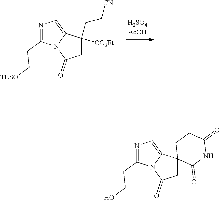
N1=C(CC[TBSO])N2C(=C1)C(CC[CN])([CO2Et])CC2=O.N1=C(CCO)N2C(=C1)C1(CC2=O)C(=O)NC(=O)CC1
